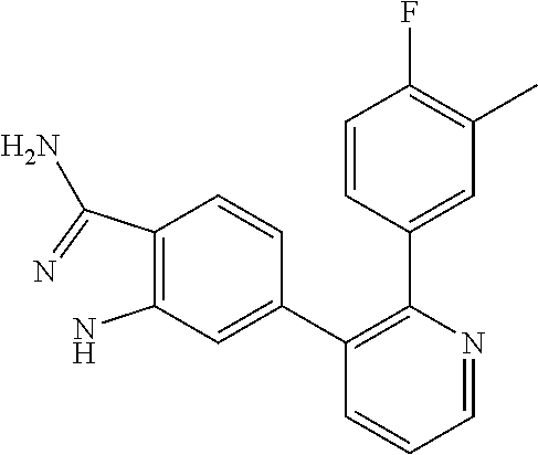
C1=CC(C2=C(C3=CC(N)=C(C(=N)N)C=C3)C=CC=N2)=CC(C)=C1F
